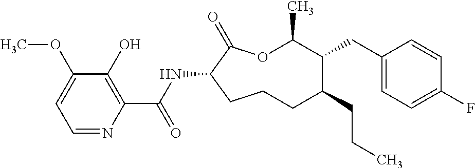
O1C(C)C(CC2=CC=C(F)C=C2)C(CCC)CCCC(NC(C2=C(O)C(OC)=CC=N2)=O)C1=O
